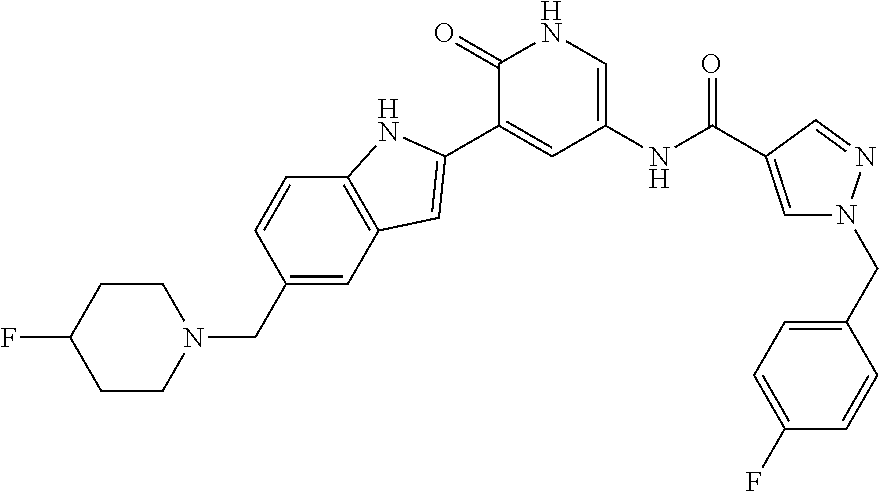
C1CC(F)CCN1CC1=CC2=C(C=C1)NC(C1=CC(NC(C3=CN(CC4=CC=C(F)C=C4)N=C3)=O)=CNC1=O)=C2
